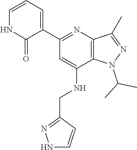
C12=C(N=C(C3=CC=CNC3=O)C=C1NCC1=NNC=C1)C(C)=NN2C(C)C
